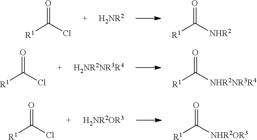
[R1]C(Cl)=O.[H2NR2].[R1]C([NHR2])=O.[R1]C(Cl)=O.[H2NR2NR3R4].[R1]C([NHR2NR3R4])=O.[R1]C(Cl)=O.[H2NR2OR3].[R1]C([NHR2OR3])=O
